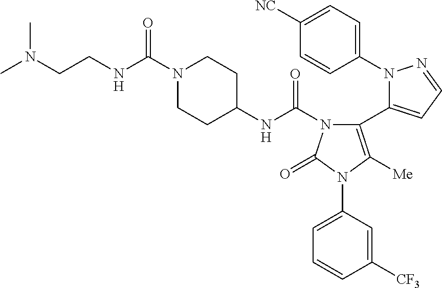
C1(N2C(C3=C([Me])N(C4=CC=CC([CF3])=C4)C(=O)N3C(NC3CCN(C(NCCN(C)C)=O)CC3)=O)=CC=N2)=CC=C([NC])C=C1
